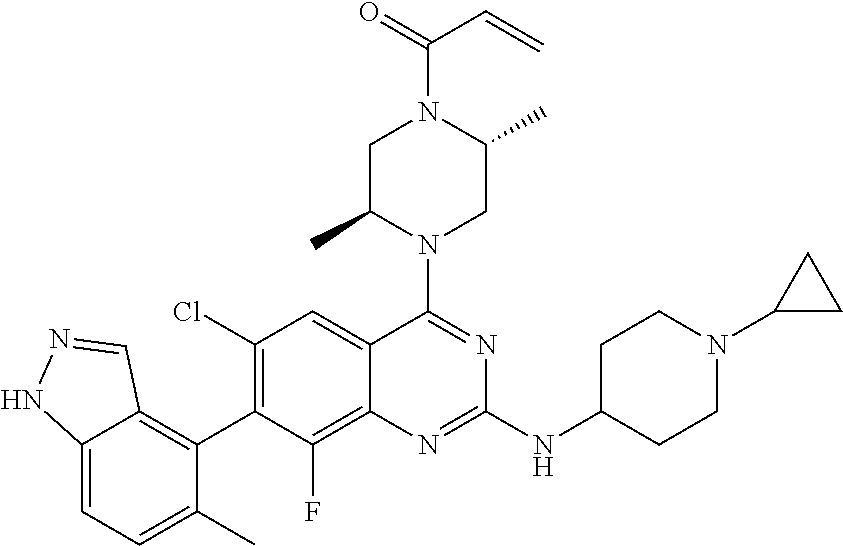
C12=CC=C(C)C(C3=C(Cl)C=C4C(=C3F)N=C(NC3CCN(C5CC5)CC3)N=C4N3CC(C)N(C(=O)C=C)CC3C)=C1C=NN2
